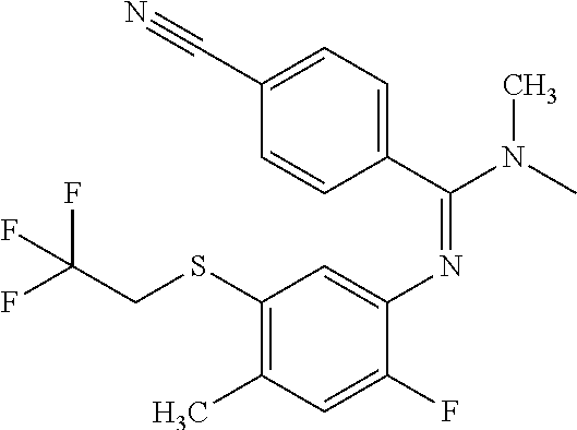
C1(SCC(F)(F)F)=C(C)C=C(F)C(N=C(N(C)C)C2=CC=C(C#N)C=C2)=C1
